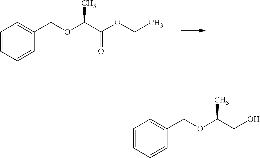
C1=CC=CC(COC(C(OCC)=O)C)=C1.C1=CC=CC(COC(CO)C)=C1
